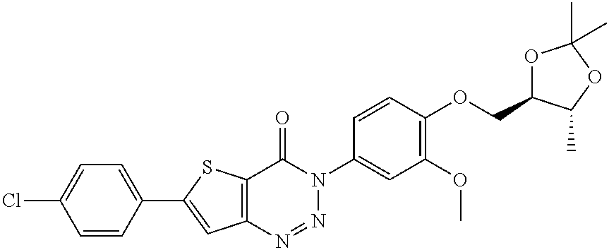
C12=C(SC(C3=CC=C(Cl)C=C3)=C1)C(=O)N(C1=CC(OC)=C(OCC3OC(C)(C)OC3C)C=C1)N=N2
